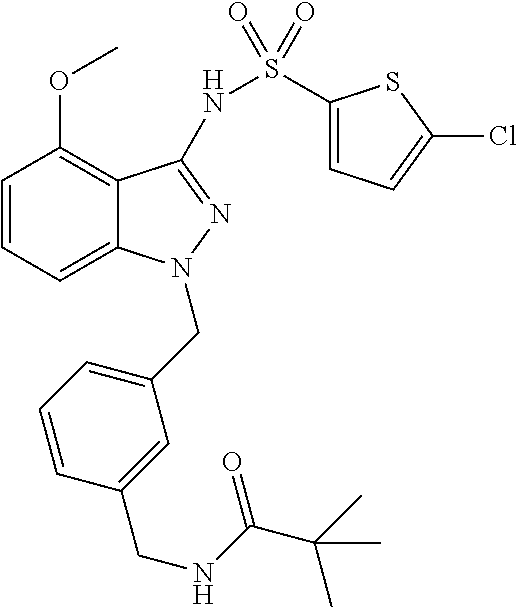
C1=CC=C2C(=C1OC)C(NS(=O)(=O)C1=CC=C(Cl)S1)=NN2CC1=CC=CC(CNC(C(C)(C)C)=O)=C1
